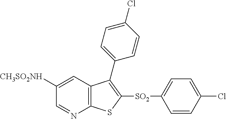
C1([HNO2SH3C])=CC2=C(N=C1)SC([SO2]C1=CC=C(Cl)C=C1)=C2C1=CC=C(Cl)C=C1
